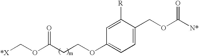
C1=C(COC([N*])=O)C([R])=CC(OCCC(OC[*X])=O)=C1
